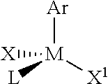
[Ar][M]([X1])([L])[X]
